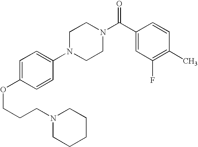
C(COC1=CC=C(N2CCN(C(C3=CC(F)=C(C)C=C3)=O)CC2)C=C1)CN1CCCCC1
